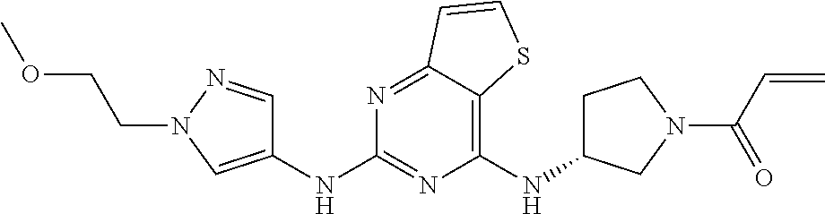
C1(NC2CCN(C(=O)C=C)C2)=C2C(=NC(NC3=CN(CCOC)N=C3)=N1)C=CS2
